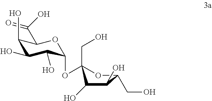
C1(O)C(O)C(OC2(CO)OC(CO)C(O)C2O)OC(C(O)=O)C1O
